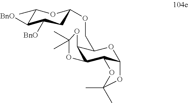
O(CC1C2C(C3C(O1)OC(C)(C)O3)OC(C)(C)O2)C1CC([BnO])C([BnO])C(C)O1
